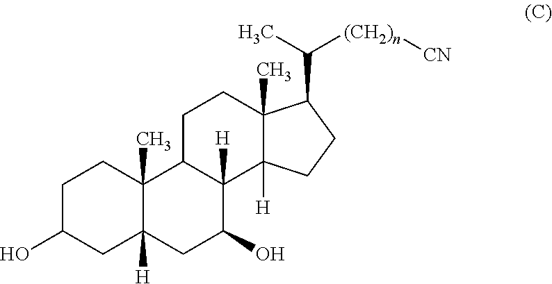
C1C(O)CC2([H])C(C)(C1)C1C([H])(C(O)C2)C2([H])C(C)(CC1)C(C(C)[(CH2)n][CN])CC2
